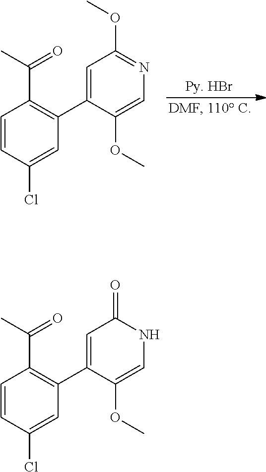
C1=CC(Cl)=CC(C2=CC(OC)=NC=C2OC)=C1C(C)=O.C1=CC(Cl)=CC(C2=CC(=O)NC=C2OC)=C1C(C)=O
